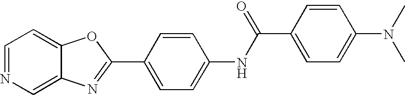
C12=CN=CC=C1OC(C1=CC=C(NC(C3=CC=C(N(C)C)C=C3)=O)C=C1)=N2
